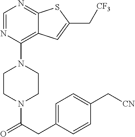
C1CN(C(CC2=CC=C(C[CN])C=C2)=O)CCN1C1=C2C(=NC=N1)SC(C[CF3])=C2
